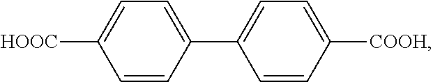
C1=C([HOOC])C=CC(C2=CC=C([COOH])C=C2)=C1
